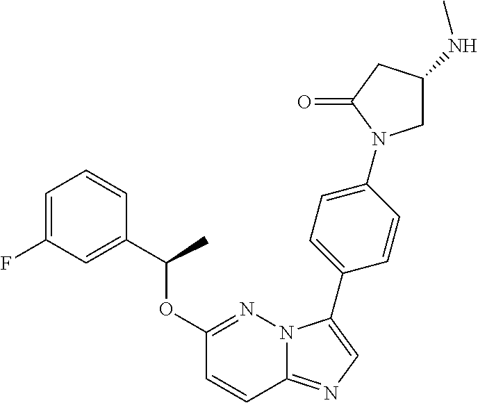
C1=C(F)C=C(C(OC2=NN3C(=NC=C3C3=CC=C(N4CC(NC)CC4=O)C=C3)C=C2)C)C=C1
